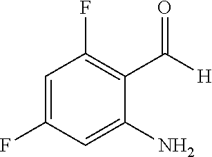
C1=C(F)C=C(N)C(C([H])=O)=C1F
